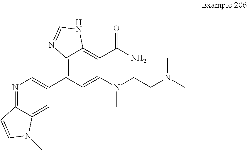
C1=C2C(=NC=C1C1=C3C(=C(C(N)=O)C(N(CCN(C)C)C)=C1)NC=N3)C=CN2C
